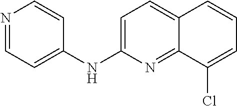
N1=CC=C(NC2=CC=C3C(=N2)C(Cl)=CC=C3)C=C1
